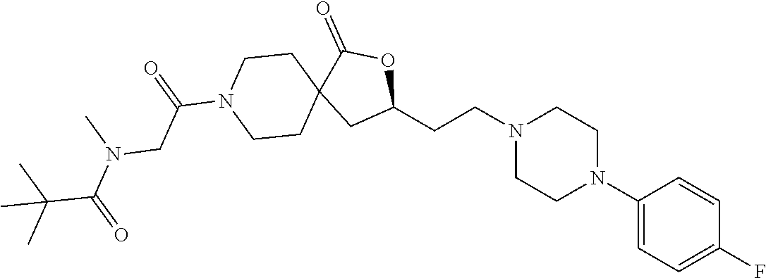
C1(N2CCN(CCC3OC(=O)C4(C3)CCN(C(CN(C(C(C)(C)C)=O)C)=O)CC4)CC2)=CC=C(F)C=C1
